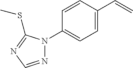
C1=C(C=C)C=CC(N2C(SC)=NC=N2)=C1
